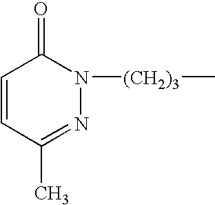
C1=CC(C)=NN([(CH2)3]C)C1=O
